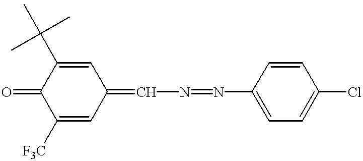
C1([F3C])=CC(=CN=NC2=CC=C(Cl)C=C2)C=C(C(C)(C)C)C1=O
